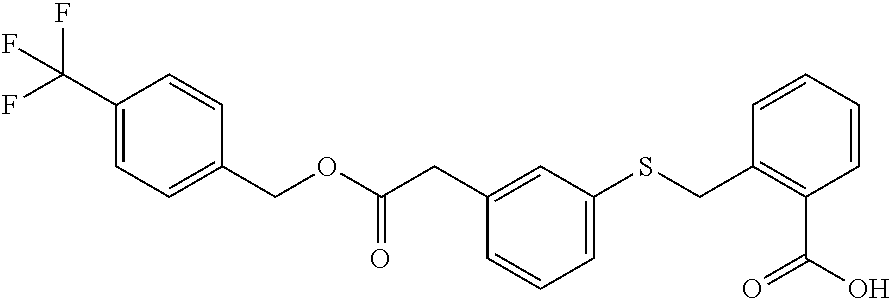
C1(C(F)(F)F)=CC=C(COC(CC2=CC(SCC3=C(C(O)=O)C=CC=C3)=CC=C2)=O)C=C1
